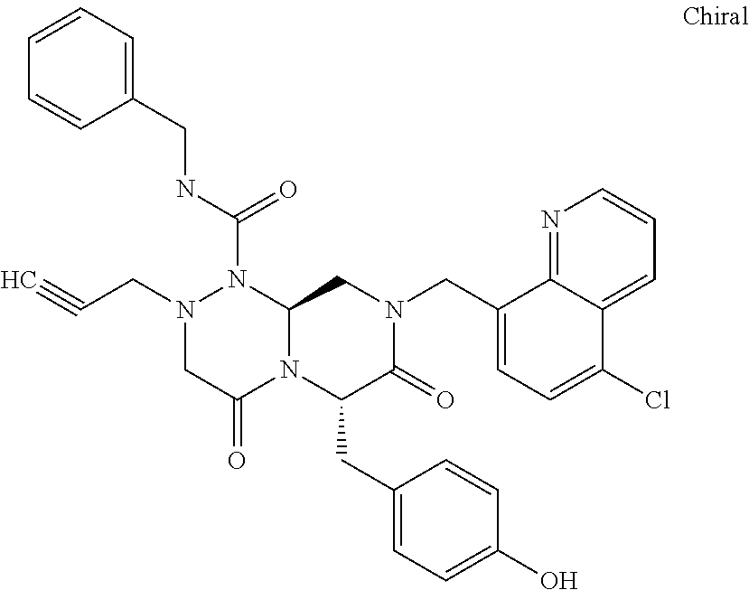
N(C(=O)N1N(CC#C)CC(=O)N2C1CN(CC1=CC=C(Cl)C3=CC=CN=C13)C(=O)C2CC1=CC=C(O)C=C1)CC1=CC=CC=C1
